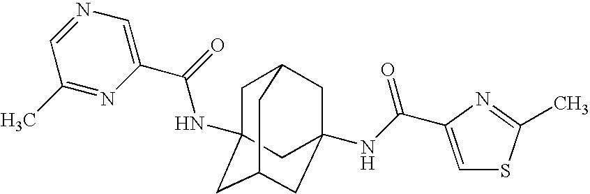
C1C2(NC(C3=CN=CC(C)=N3)=O)CC3CC(NC(=O)C4=CSC(C)=N4)(CC1C3)C2
